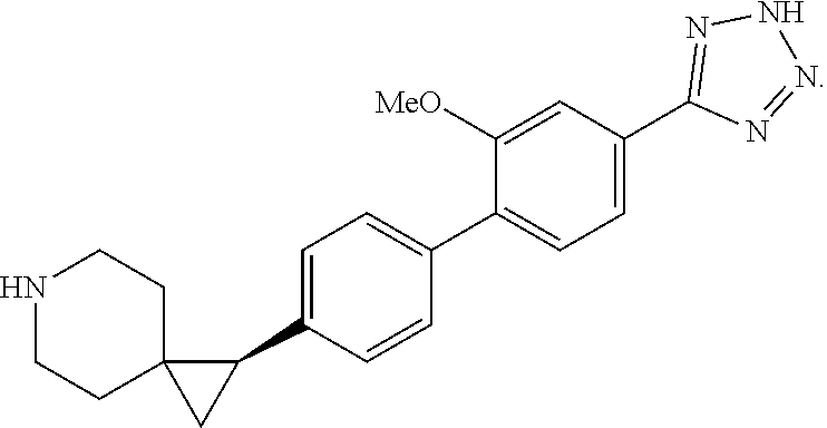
C1(C2=CC=C(C3C4(C3)CCNCC4)C=C2)=CC=C(C2=NNN=N2)C=C1[MeO]
